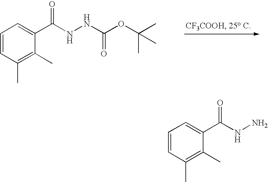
C1=CC(C)=C(C)C(C(NNC(=O)OC(C)(C)C)=O)=C1.C1=CC(C)=C(C)C(C(NN)=O)=C1
